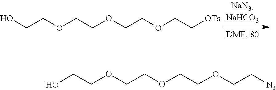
OCCOCCOCCOCC[OTs].OCCOCCOCCOCC[N3]
